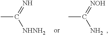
CC(=[NOH])N.CC(=N)[NHNH2]
